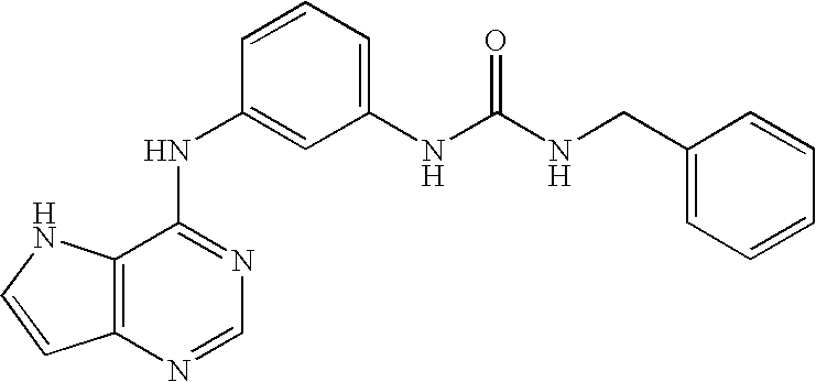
C12=C(N=CN=C1NC1=CC(NC(NCC3=CC=CC=C3)=O)=CC=C1)C=CN2
